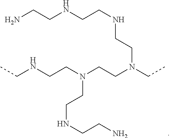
NCCNCCNCCN(CCN(CCNCC)CCNCCN)CC
